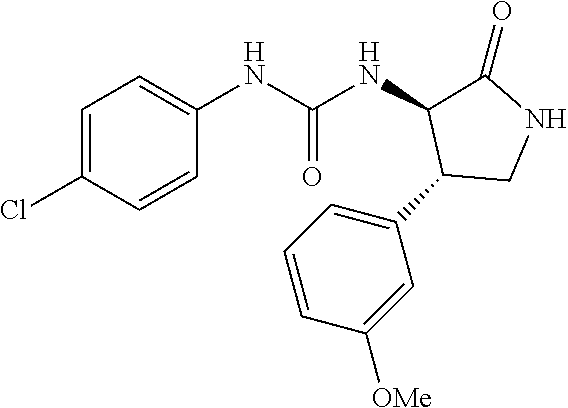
C1=C(Cl)C=CC(NC(NC2C(=O)NCC2C2=CC=CC([OMe])=C2)=O)=C1
